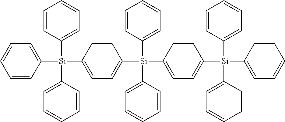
C1=CC([Si](C2=CC=CC=C2)(C2=CC=CC=C2)C2=CC=CC=C2)=CC=C1[Si](C1=CC=C([Si](C2=CC=CC=C2)(C2=CC=CC=C2)C2=CC=CC=C2)C=C1)(C1=CC=CC=C1)C1=CC=CC=C1
